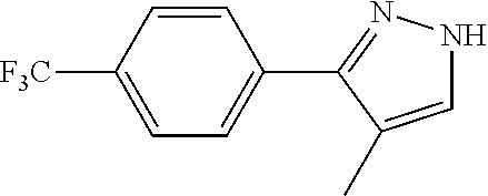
C1([F3C])=CC=C(C2=NNC=C2C)C=C1
